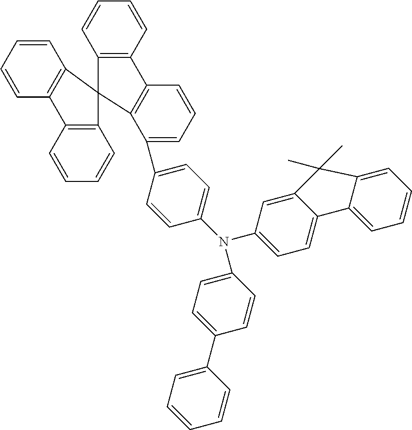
C1=CC=C(C2=CC=C(N(C3=CC=C4C(=C3)C(C)(C)C3=CC=CC=C43)C3=CC=C(C4=CC=CC=C4)C=C3)C=C2)C2=C1C1=C(C=CC=C1)C21C2=C(C=CC=C2)C2=C1C=CC=C2
